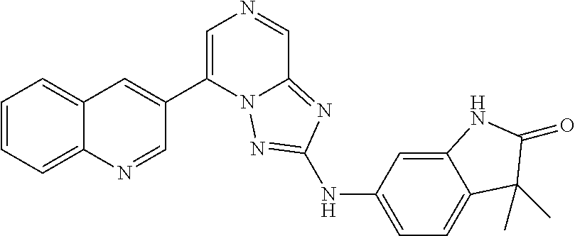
C1(C2=CN=CC3=NC(NC4=CC=C5C(=C4)NC(=O)C5(C)C)=NN23)=CC2=CC=CC=C2N=C1
